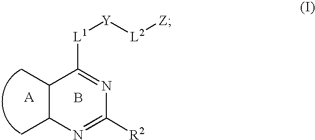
C1(C)C(C)N=C([R2])N=C1[L1][Y][L2][Z].B
